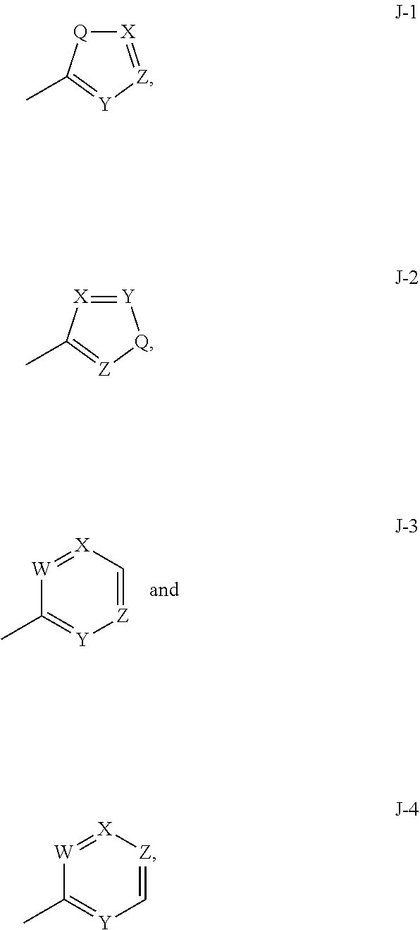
[W]1=[X]C=[Z][Y]=C1C.[X]1=[Z][Y]=C(C)[Q]1.[Y]1=[X]C(C)=[Z][Q]1.[W]1=[X][Z]=C[Y]=C1C
